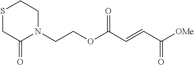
N1(CCOC(C=CC([OMe])=O)=O)C(=O)CSCC1
